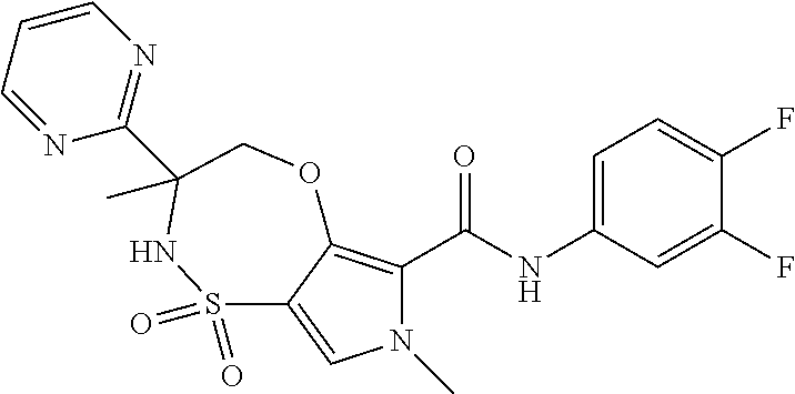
C1=C(NC(C2=C3C(=CN2C)S(=O)(=O)NC(C)(C2=NC=CC=N2)CO3)=O)C=C(F)C(F)=C1
